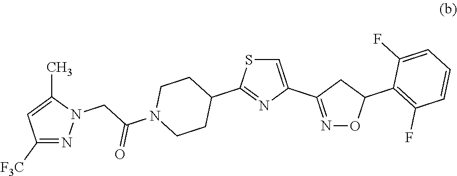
C1([F3C])=NN(CC(N2CCC(C3=NC(C4=NOC(C5=C(F)C=CC=C5F)C4)=CS3)CC2)=O)C(C)=C1
